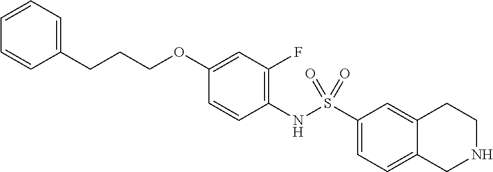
C1(NS(C2=CC=C3C(=C2)CCNC3)(=O)=O)=C(F)C=C(OCCCC2=CC=CC=C2)C=C1
